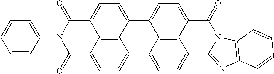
C12=C3C4=CC=C1C(=O)N(C1=CC=CC=C1)C(=O)C2=CC=C3C1=CC=C2C3=C1C4=CC=C3C(=O)N1C2=NC2=C1C=CC=C2
